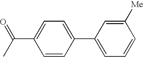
C1=CC(C2=CC=CC([Me])=C2)=CC=C1C(=O)C
